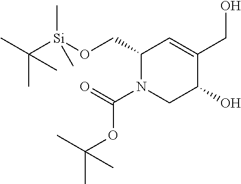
C1(CO[Si](C(C)(C)C)(C)C)N(C(=O)OC(C)(C)C)CC(O)C(CO)=C1
